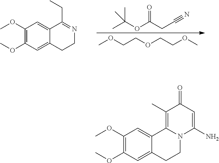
C(OC(CC#N)=O)(C)(C)C.COCCOCCOC.C1(OC)=C(OC)C=C2C(=C1)C(CC)=NCC2.C1(OC)=C(OC)C=C2C(=C1)C1=C(C)C(=O)C=C(N)N1CC2
